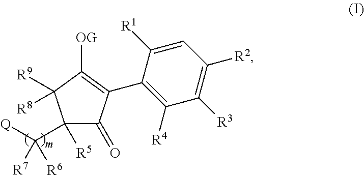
C1([R4])=C(C2=C([OG])C([R9])([R8])C(C([Q])([R6])[R7])([R5])C2=O)C([R1])=CC([R2])=C1[R3]
